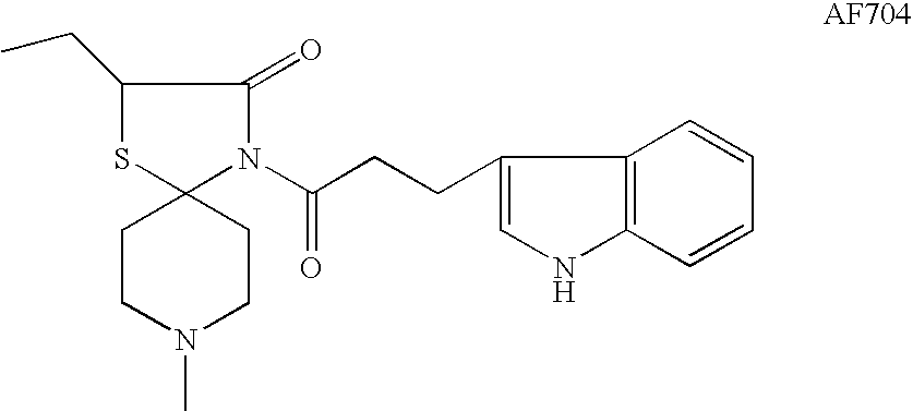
S1C2(N(C(CCC3=CNC4=C3C=CC=C4)=O)C(=O)C1CC)CCN(C)CC2
